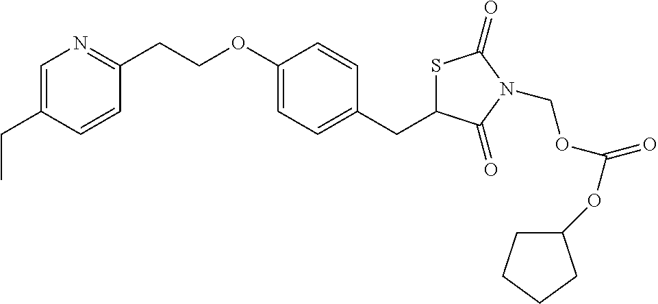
C1=C(CC)C=CC(CCOC2=CC=C(CC3SC(=O)N(COC(OC4CCCC4)=O)C3=O)C=C2)=N1
